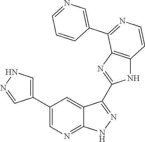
C1(C2=CN=C3C(=C2)C(C2=NC4=C(N2)C=CN=C4C2=CN=CC=C2)=N[N H]3)=CNN=C1
